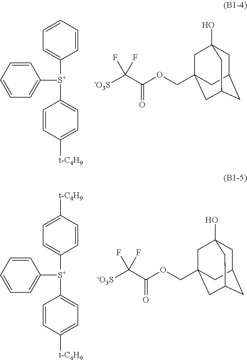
C1([S+](C2=CC=C([t-C4H9])C=C2)C2=CC=CC=C2)=CC=CC=C1.[-O3S]C(C(OCC12CC3(O)CC(CC(C1)C3)C2)=O)(F)F.C1([S+](C2=CC=C([t-C4H9])C=C2)C2=CC=CC=C2)=CC=C([t-C4H9])C=C1.[-O3S]C(C(OCC12CC3(O)CC(CC(C1)C3)C2)=O)(F)F
